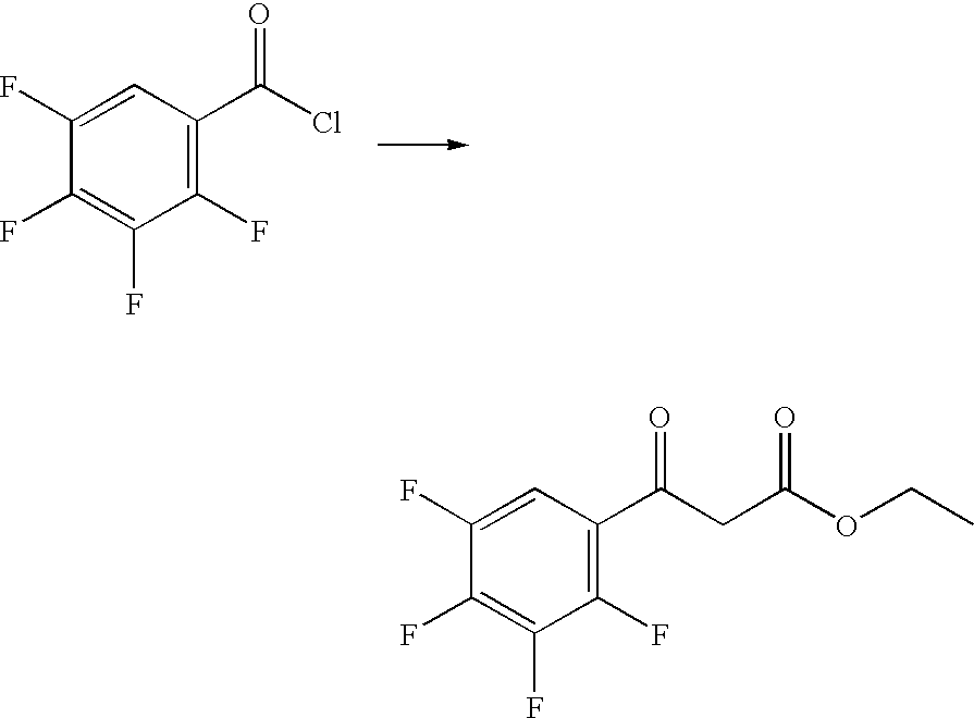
C1(F)=C(F)C(F)=C(C(Cl)=O)C=C1F.C1(F)=C(F)C(F)=C(C(CC(OCC)=O)=O)C=C1F
